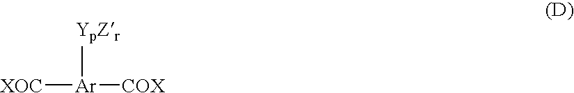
[XOC][Ar]([COX])[YpZr]
